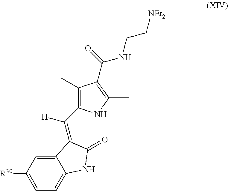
C12=CC([R30])=CC=C1NC(=O)C2=C([H])C1=C(C)C(C(=O)NCC[NEt2])=C(C)N1
